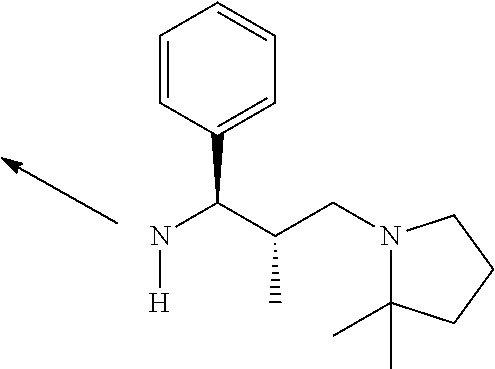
N(C(C(CN1C(C)(C)CCC1)C)C1=CC=CC=C1)[H]
